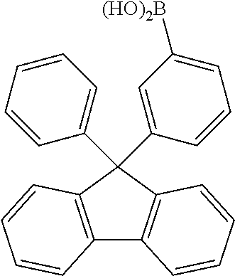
C12=C(C3=C(C=CC=C3)C1(C1=CC=CC=C1)C1=CC([(HO)2B])=CC=C1)C=CC=C2
